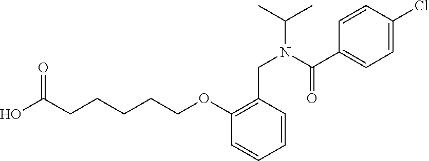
OC(CCCCCOC1=C(CN(C(C)C)C(C2=CC=C(Cl)C=C2)=O)C=CC=C1)=O
